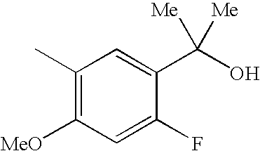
C1(C)=C([MeO])C=C(F)C(C(O)([Me])[Me])=C1
